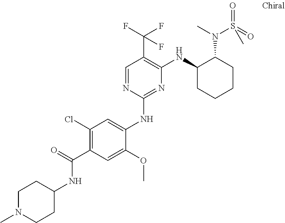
C1(NC2=CC(Cl)=C(C(=O)NC3CCN(C)CC3)C=C2OC)=NC(NC2CCCCC2N(S(=O)(=O)C)C)=C(C(F)(F)F)C=N1
